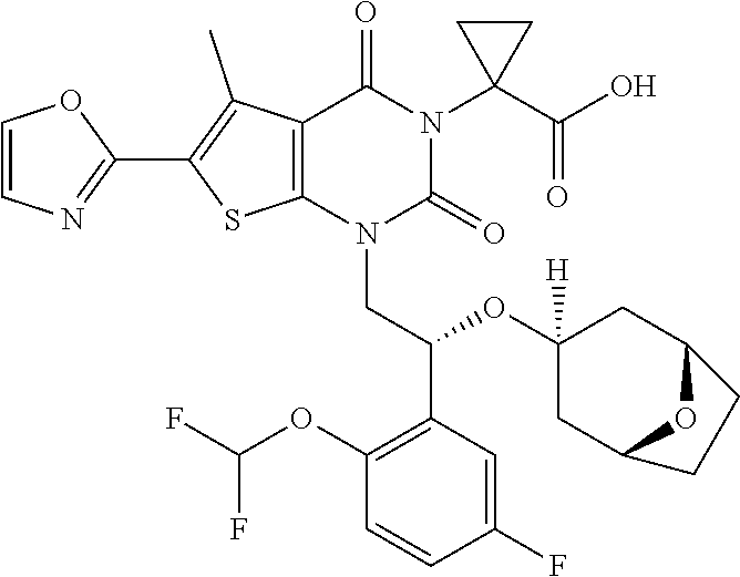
C12=C(N(CC(C3=C(OC(F)F)C=CC(F)=C3)OC3([H])CC4OC(C3)CC4)C(=O)N(C3(C(O)=O)CC3)C1=O)SC(C1=NC=CO1)=C2C
